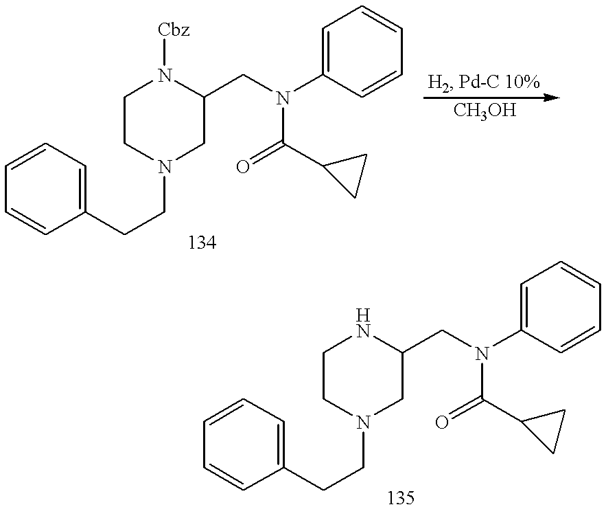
C1CN(CCC2=CC=CC=C2)CC(CN(C2=CC=CC=C2)C(=O)C2CC2)N1[Cbz].C1CN(CCC2=CC=CC=C2)CC(CN(C2=CC=CC=C2)C(=O)C2CC2)N1
